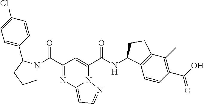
C(C1=NC2=CC=NN2C(C(NC2C3=C(C(C)=C(C(O)=O)C=C3)CC2)=O)=C1)(=O)N1CCCC1C1=CC=C(Cl)C=C1
